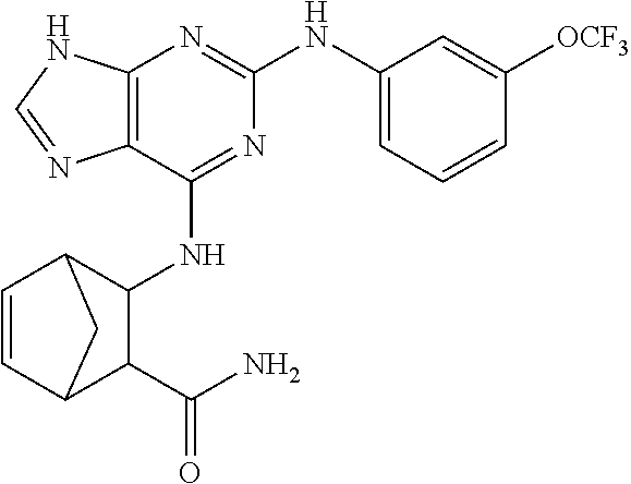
C12=C(N=C(NC3=CC=CC([OCF3])=C3)N=C1NC1C3C=CC(C1C(N)=O)C3)NC=N2
